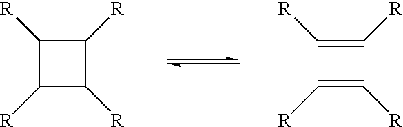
C1([R])C([R])C([R])C1[R].C(=C[R])[R].C(=C[R])[R]
